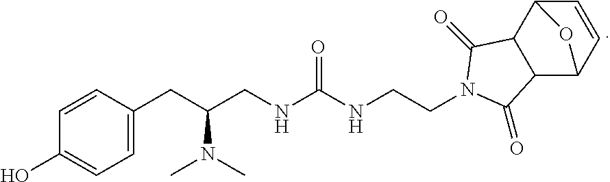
C1=CC(CC(CNC(NCCN2C(=O)C3C(C4C=CC3O4)C2=O)=O)N(C)C)=CC=C1O
